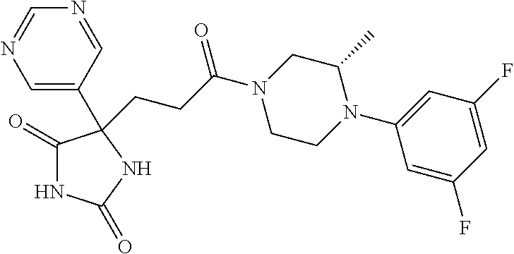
C1(=O)NC(=O)NC1(C1=CN=CN=C1)CCC(N1CCN(C2=CC(F)=CC(F)=C2)C(C)C1)=O
